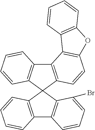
C12=C(C=CC=C1)C1(C3=C2C=CC=C3Br)C2=C(C3=C1C=CC1=C3C3=C(O1)C=CC=C3)C=CC=C2
